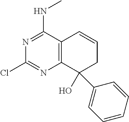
C12=C(C(NC)=NC(Cl)=N1)C=CCC2(C1=CC=CC=C1)O
